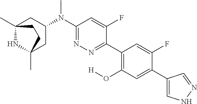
C12(C)NC(C)(CC(N(C3=NN=C(C4=C(O[H])C=C(C5=CNN=C5)C(F)=C4)C(F)=C3)C)C1)CC2
